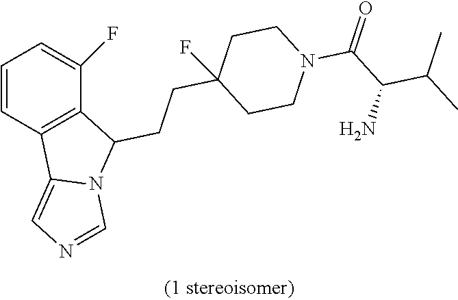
C1=CC2=C(C(F)=C1)C(CCC1(F)CCN(C(C(C(C)C)N)=O)CC1)N1C2=CN=C1
